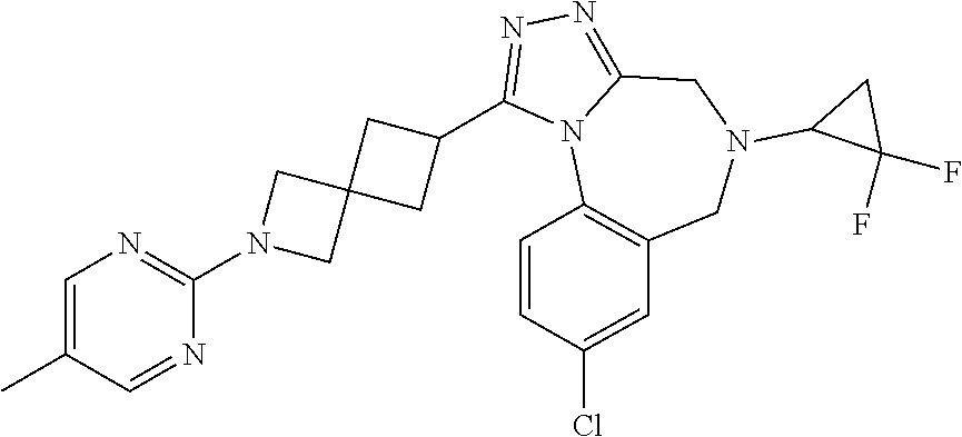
C1(C)=CN=C(N2CC3(C2)CC(C2=NN=C4N2C2=C(CN(C5C(F)(F)C5)C4)C=C(Cl)C=C2)C3)N=C1
